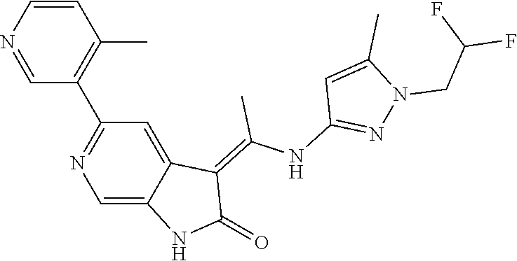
C1=CN=CC(C2=NC=C3C(=C2)C(=C(NC2=NN(CC(F)F)C(C)=C2)C)C(=O)N3)=C1C
